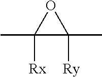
CC1([Rx])C(C)([Ry])O1
